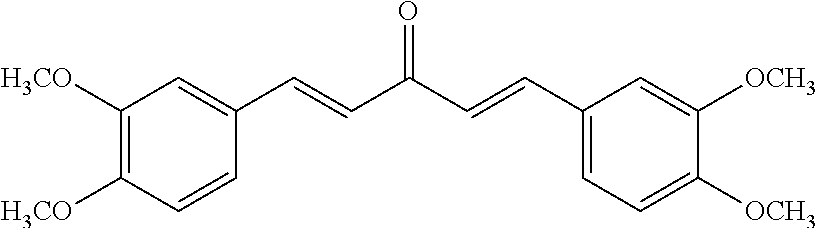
C1([H3CO])=C([H3CO])C=CC(C=CC(C=CC2=CC=C([OCH3])C([OCH3])=C2)=O)=C1
